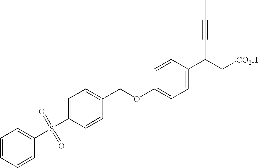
C1=C(S(C2=CC=CC=C2)(=O)=O)C=CC(COC2=CC=C(C(C#CC)C[CO2H])C=C2)=C1
